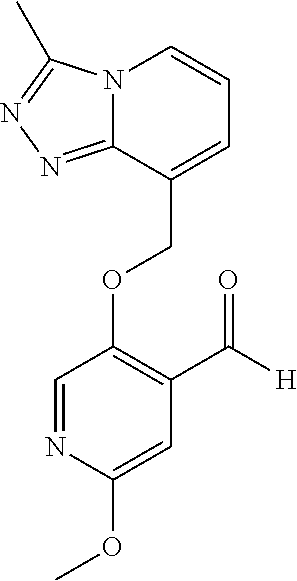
C(OC1=C(C([H])=O)C=C(OC)N=C1)C1=CC=CN2C1=NN=C2C
